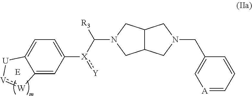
C12=CC([X](C([R3])N3CC4C(C3)CN(CC3=C[A]=CC=C3)C4):[Y])=CC=C1[U][V]:[W]2
